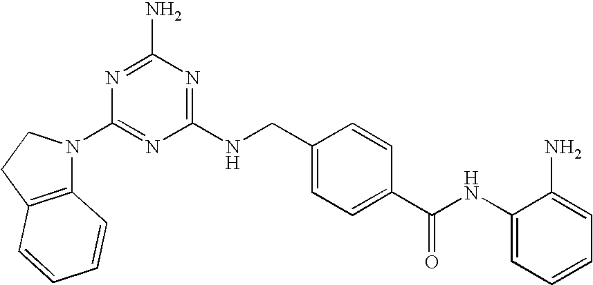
C1(NCC2=CC=C(C(NC3=CC=CC=C3N)=O)C=C2)=NC(N)=NC(N2C3=C(CC2)C=CC=C3)=N1
